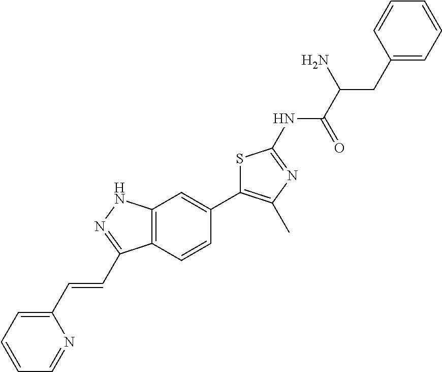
NC(C(=O)NC1=NC(C)=C(C2=CC3=C(C=C2)C(C=CC2=CC=CC=N2)=NN3)S1)CC1=CC=CC=C1
